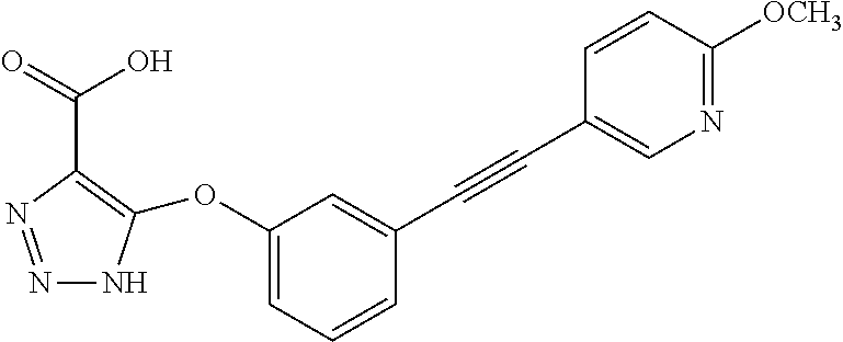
N1=NC(C(O)=O)=C(OC2=CC=CC(C#CC3=CN=C([OCH3])C=C3)=C2)N1
